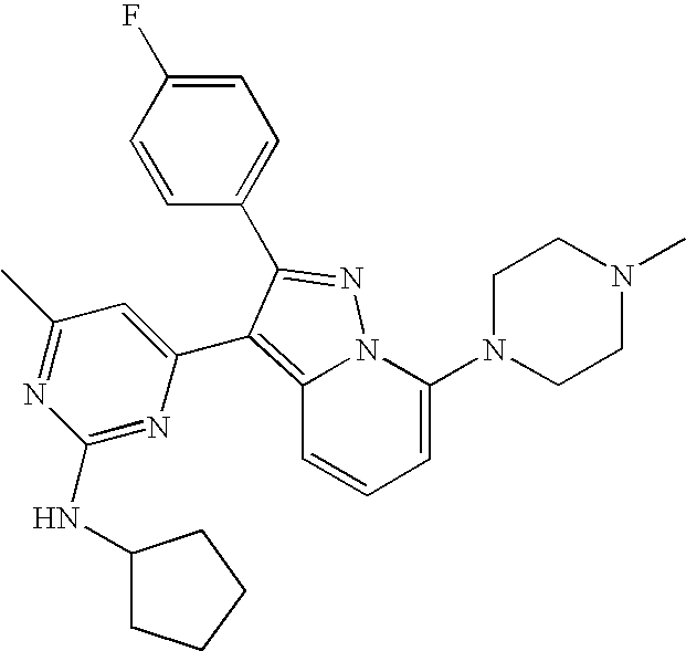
C12=C(C3=CC(C)=NC(NC4CCCC4)=N3)C(C3=CC=C(F)C=C3)=NN1C(N1CCN(C)CC1)=CC=C2
